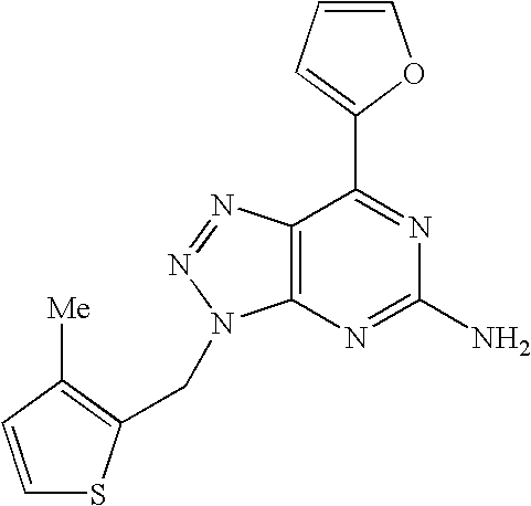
C1=CC=C(C2=NC(N)=NC3=C2N=NN3CC2=C([Me])C=CS2)O1
